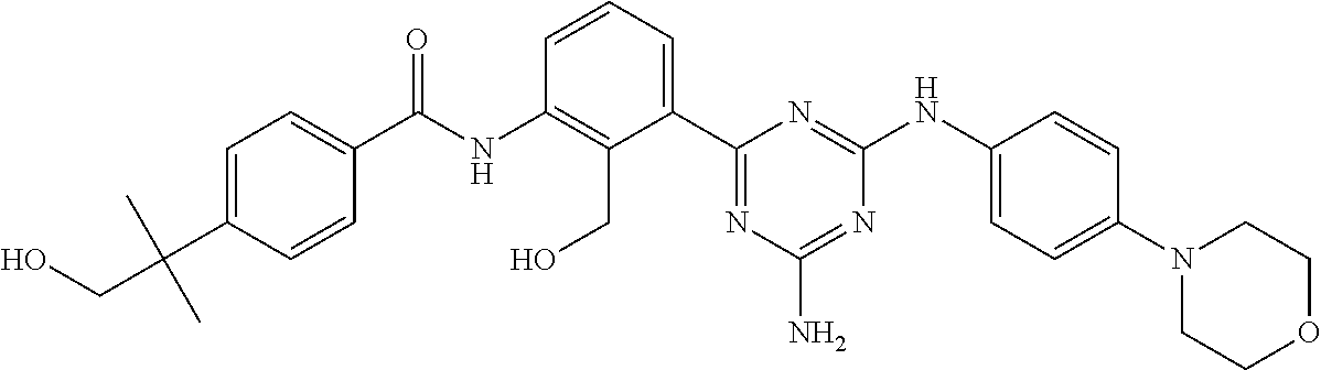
C1(NC(C2=CC=C(C(CO)(C)C)C=C2)=O)=C(CO)C(C2=NC(N)=NC(NC3=CC=C(N4CCOCC4)C=C3)=N2)=CC=C1
